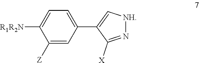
C1=C([R1R2N])C([Z])=CC(C2=C[NH]N=C2[X])=C1
